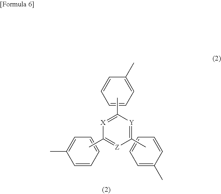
C1=CC=C(C)C=C1.[Y]1=C(C)[Z]=C(C)[X]=C1C.C1=CC=CC=C1C.C1=C(C)C=CC=C1
